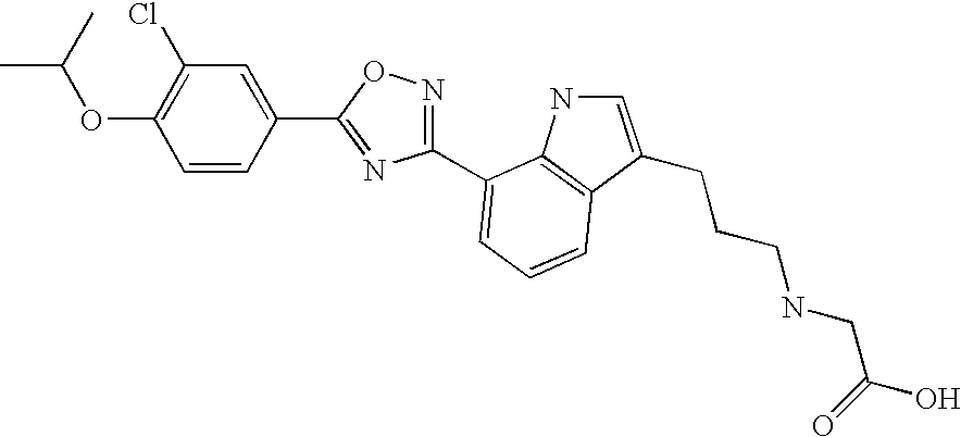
C1=CC(C2=NC(C3=CC=CC4=C3NC=C4CCCNCC(O)=O)=NO2)=CC(Cl)=C1OC(C)C
